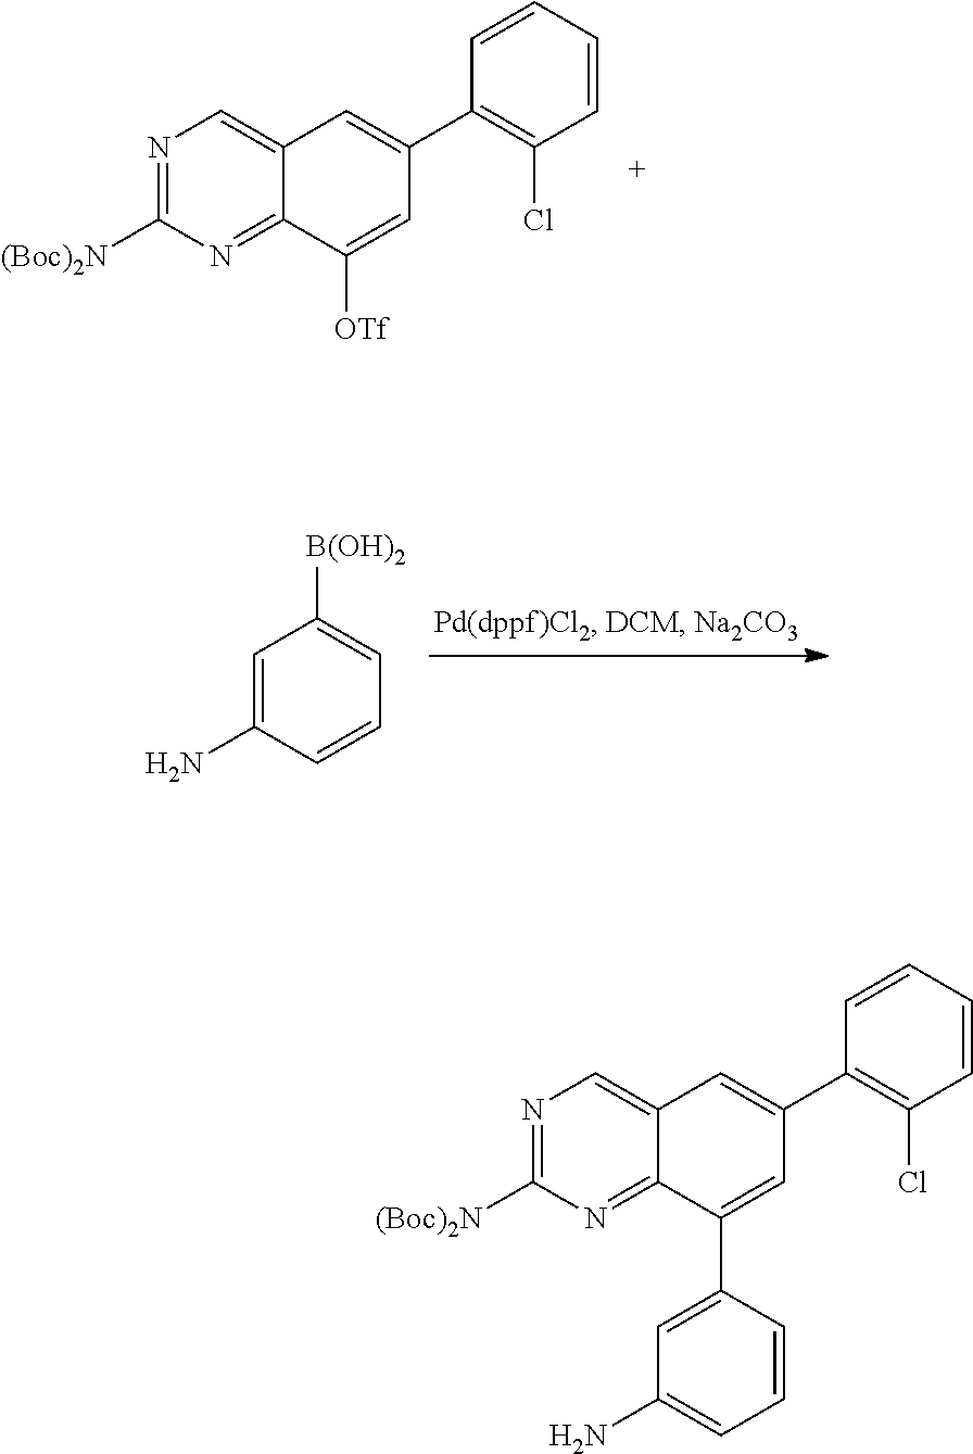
N1=C([(Boc)2N])N=C2C(=C1)C=C(C1=C(Cl)C=CC=C1)C=C2[OTf].C1=C(N)C=CC=C1[B(OH)2].N1=C([(Boc)2N])N=C2C(=C1)C=C(C1=C(Cl)C=CC=C1)C=C2C1=CC(N)=CC=C1
